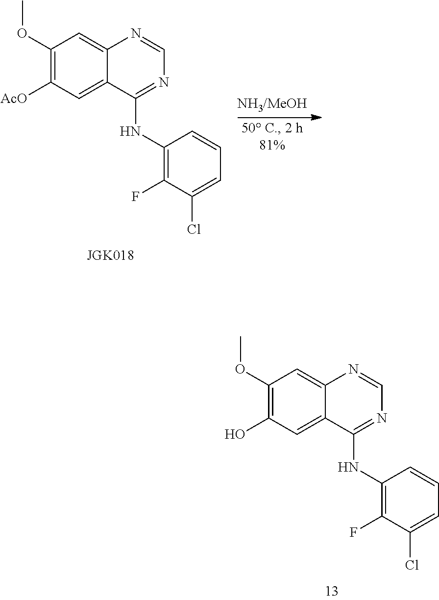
C1=NC2=CC(OC)=C(O)C=C2C(NC2=C(F)C(Cl)=CC=C2)=N1.C1=NC2=CC(OC)=C([AcO])C=C2C(NC2=C(F)C(Cl)=CC=C2)=N1
